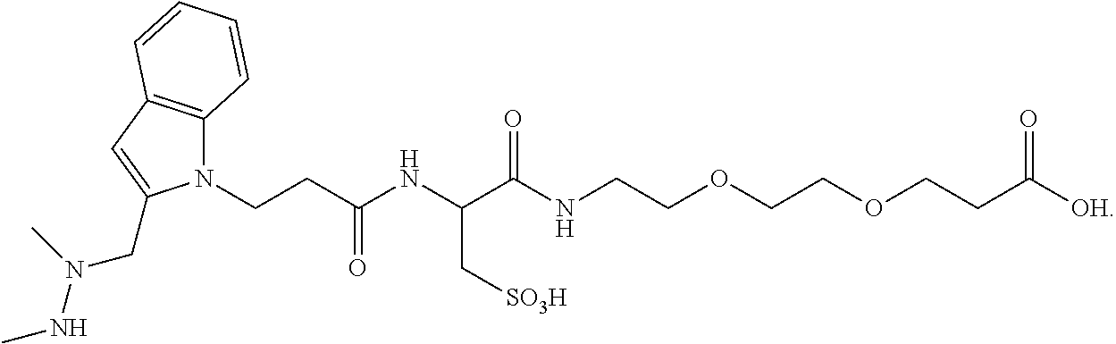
N1(CCC(NC(C(NCCOCCOCCC([OH])=O)=O)C[SO3H])=O)C2=C(C=C1CN(C)NC)C=CC=C2
